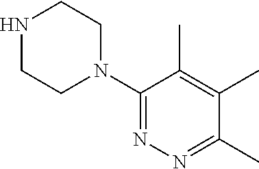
C1(N2CCNCC2)=NN=C(C)C(C)=C1C
